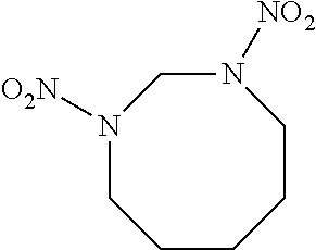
N1([O2N])CCCCCN([NO2])C1
